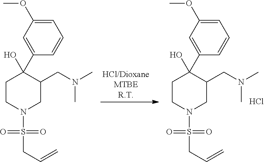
C1=C(OC)C=C(C2(O)CCN(S(=O)(=O)CC=C)CC2CN(C)C)C=C1.Cl.C1=C(OC)C=C(C2(O)CCN(S(=O)(=O)CC=C)CC2CN(C)C)C=C1
